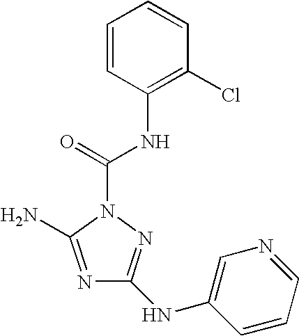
N1=C(N)N(C(=O)NC2=C(Cl)C=CC=C2)N=C1NC1=CN=CC=C1
